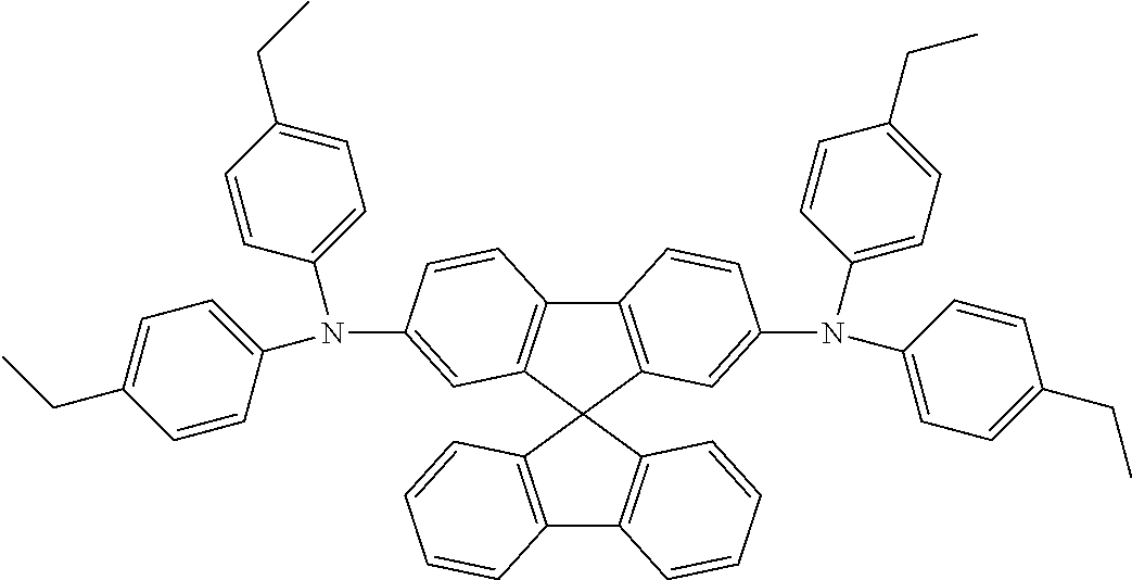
C12=C(C3(C4=C1C=CC=C4)C1=C(C4=C3C=C(N(C3=CC=C(CC)C=C3)C3=CC=C(CC)C=C3)C=C4)C=CC(N(C3=CC=C(CC)C=C3)C3=CC=C(CC)C=C3)=C1)C=CC=C2
